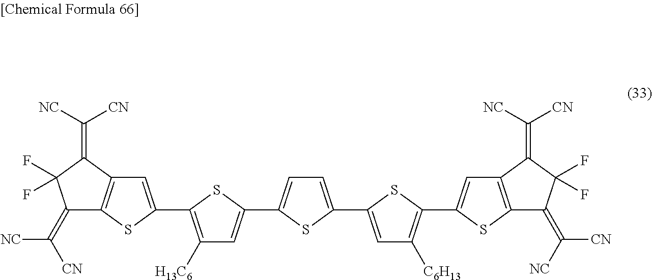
C1(=C([NC])[CN])C2=C(C(=C([NC])[CN])C1(F)F)C=C(C1=C([H13C6])C=C(C3=CC=C(C4=CC([C6H13])=C(C5=CC6=C(S5)C(=C([CN])[NC])C(F)(F)C6=C([NC])[CN])S4)S3)S1)S2
